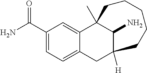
C1CC2(C)C3=CC(C(N)=O)=CC=C3CC([H])(CCC1)C2N
